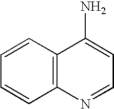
C1=CC2=C(C=C1)N=CC=C2N
